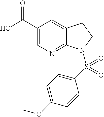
OC(C1=CN=C2C(=C1)CCN2S(C1=CC=C(OC)C=C1)(=O)=O)=O
